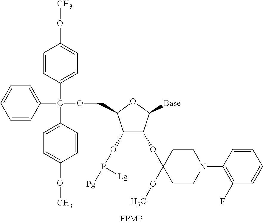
C1=CC(C(C2=CC=C(OC)C=C2)(C2=CC=CC=C2)OCC2C(OP([Pg])[Lg])C(OC3(OC)CCN(C4=C(F)C=CC=C4)CC3)C([Base])O2)=CC=C1OC
